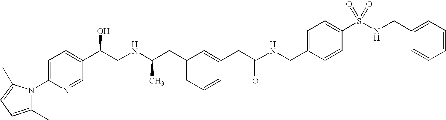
N1(C2=CC=C(C(CNC(CC3=CC=CC(CC(NCC4=CC=C(S(NCC5=CC=CC=C5)(=O)=O)C=C4)=O)=C3)C)O)C=N2)C(C)=CC=C1C
